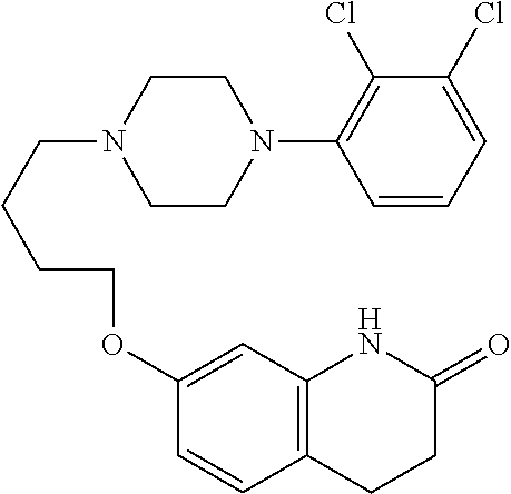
C1CN(CCCCOC2=CC3=C(C=C2)CCC(=O)N3)CCN1C1=C(Cl)C(Cl)=CC=C1
